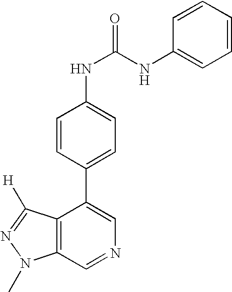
C1=CC(C2=CN=CC3=C2C([H])=NN3C)=CC=C1NC(=O)NC1=CC=CC=C1
